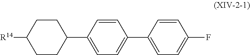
C1CC(C2=CC=C(C3=CC=C(F)C=C3)C=C2)CCC1[R14]
